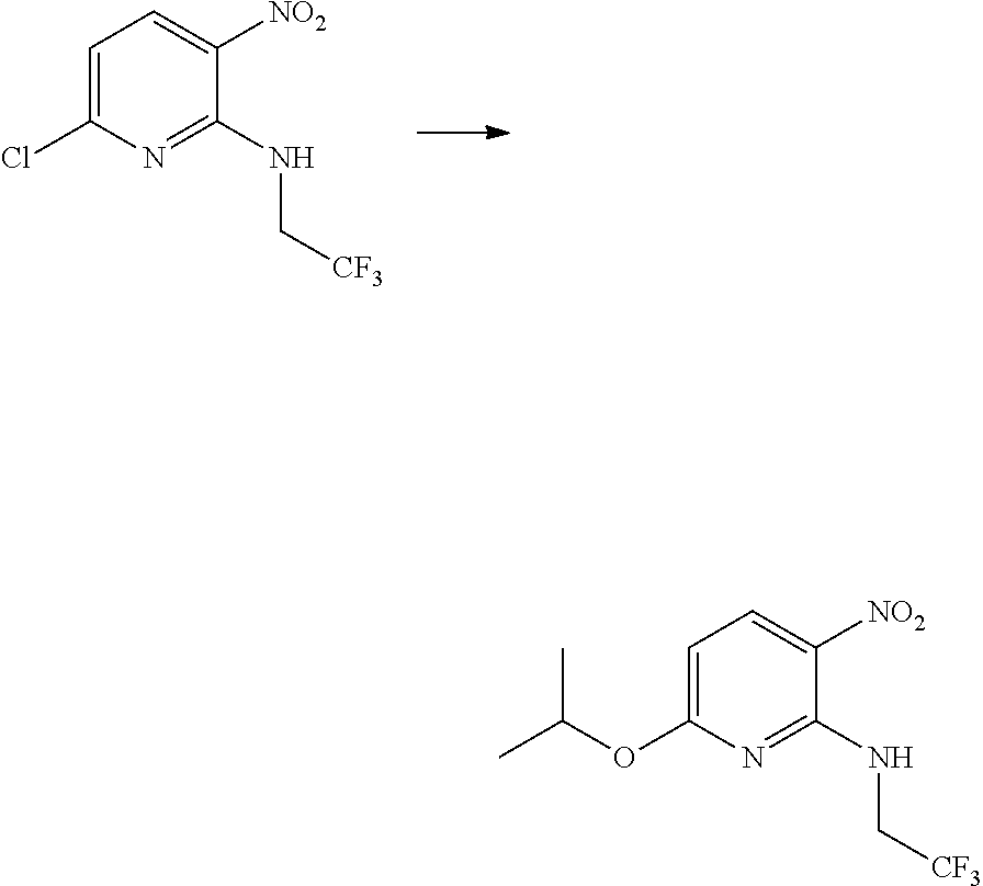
C1=C(Cl)N=C(NC[CF3])C([NO2])=C1.C1=C(OC(C)C)N=C(NC[CF3])C([NO2])=C1
